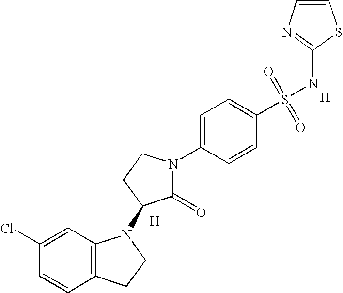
C1(Cl)=CC2=C(C=C1)CCN2C1C(=O)N(C2=CC=C(S(=O)(=O)NC3=NC=CS3)C=C2)CC1.[H].[H]
